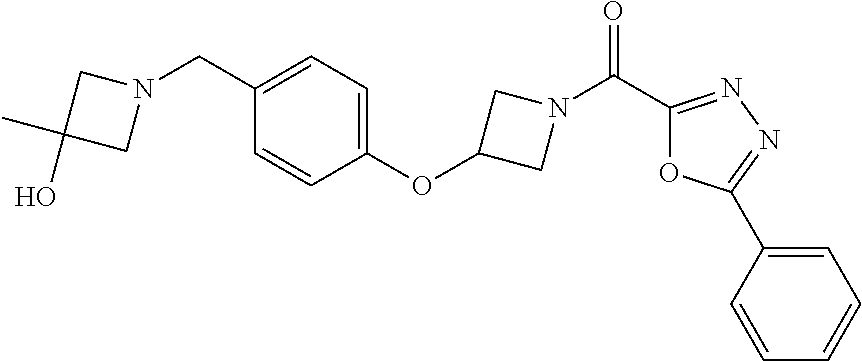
N1(CC2=CC=C(OC3CN(C(C4=NN=C(C5=CC=CC=C5)O4)=O)C3)C=C2)CC(C)(O)C1
